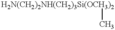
[H2N(CH2)2NH(CH2)3Si(OCH3)2]C
